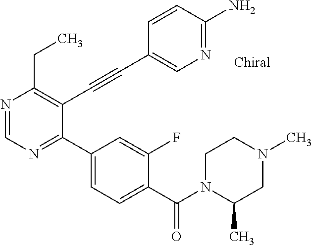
N1=CN=C(C2=CC=C(C(N3C(C)CN(C)CC3)=O)C(F)=C2)C(C#CC2=CN=C(N)C=C2)=C1CC
